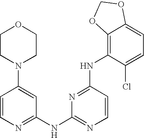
C1(NC2=NC=CC(NC3=C4C(=CC=C3Cl)OCO4)=N2)=NC=CC(N2CCOCC2)=C1
